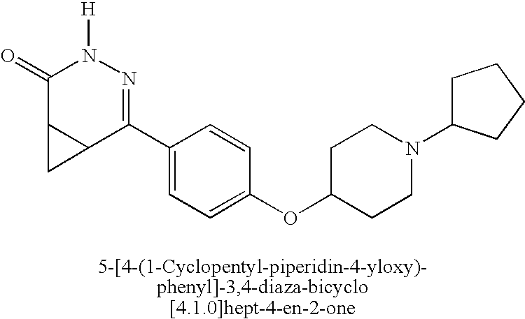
C1(=O)C2C(C(C3=CC=C(OC4CCN(C5CCCC5)CC4)C=C3)=NN1[H])C2
